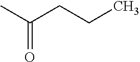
CC(CCC)=O
